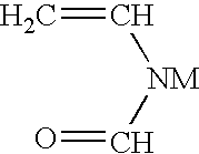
C=C[NM]C=O
